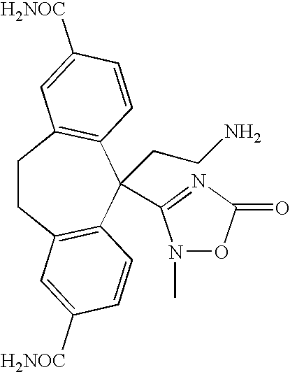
C1CC2=C(C(CCN)(C3=NC(=O)ON3C)C3=C1C=C([H2NOC])C=C3)C=CC([H2NOC])=C2
